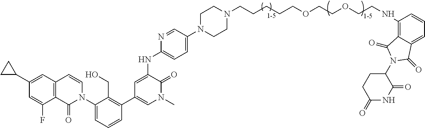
C12=C(C=C(C3CC3)C=C1F)C=CN(C1=CC=CC(C3=CN(C)C(=O)C(NC4=CC=C(N5CCN(CCCCCOCCOCCNC6=C7C(=CC=C6)C(=O)N(C6CCC(=O)NC6=O)C7=O)CC5)C=N4)=C3)=C1CO)C2=O
